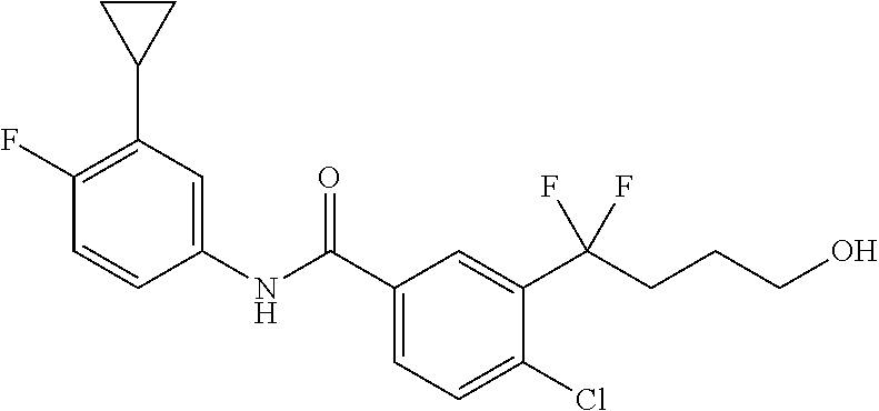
C1(NC(C2=CC=C(Cl)C(C(CCCO)(F)F)=C2)=O)=CC(C2CC2)=C(F)C=C1
